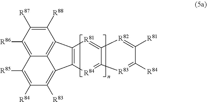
C1([R88])=C([R87])C([R86])=C2C3=C1C1=C(C3=C([R83])C([R84])=C2[R85])[R84]=C2C(=[R81]1)[R82]=C([R81])C([R84])=[R83]2
